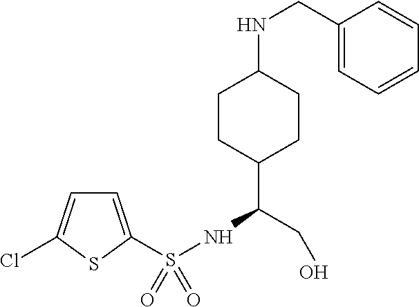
C1=C(S(NC(C2CCC(NCC3=CC=CC=C3)CC2)CO)(=O)=O)SC(Cl)=C1
